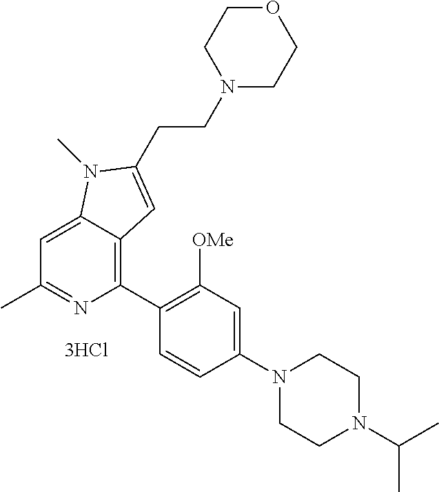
C1=C2C(=C(C3=C([OMe])C=C(N4CCN(C(C)C)CC4)C=C3)N=C1C)C=C(CCN1CCOCC1)N2C
